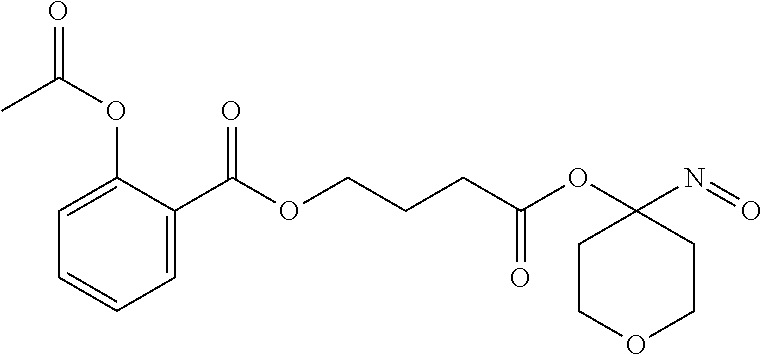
C1COCCC1(N=O)OC(CCCOC(C1=CC=CC=C1OC(=O)C)=O)=O
